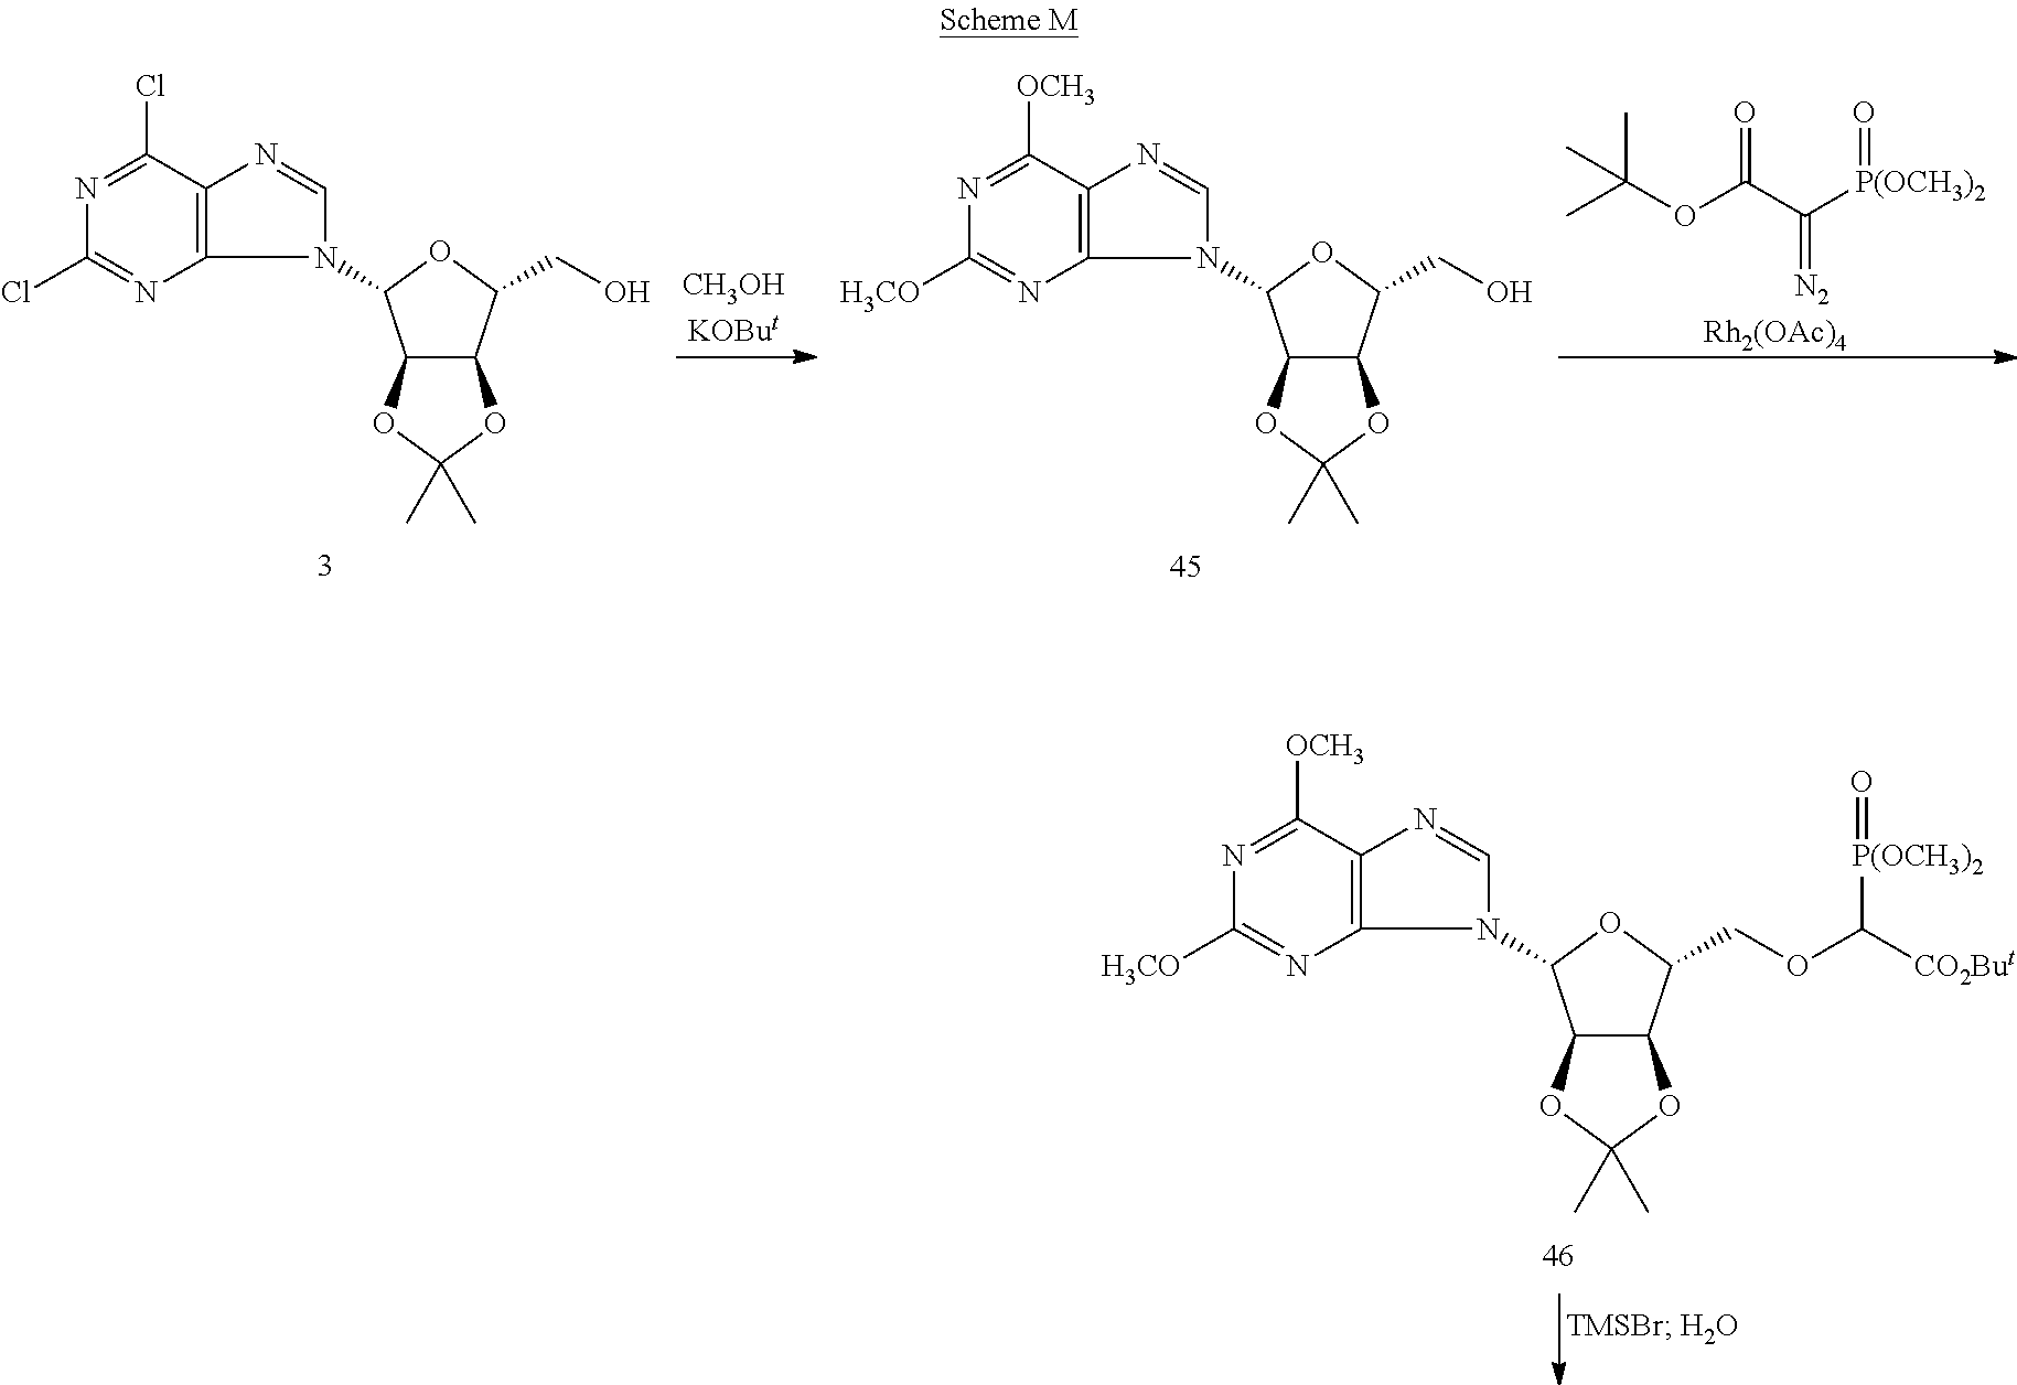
N1=C([OCH3])C2=C(N=C1[H3CO])N(C1C3C(C(COC([CO2But])[P(OCH3)2]=O)O1)OC(C)(C)O3)C=N2.CC(OC(C([P(OCH3)2]=O)=[N2])=O)(C)C.[Rh2(OAc)4].N1=C(Cl)C2=C(N=C1Cl)N(C1C3C(C(CO)O1)OC(C)(C)O3)C=N2.N1=C([OCH3])C2=C(N=C1[H3CO])N(C1C3C(C(CO)O1)OC(C)(C)O3)C=N2
